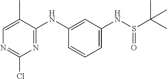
N(C1=CC(NS(C(C)(C)C)=O)=CC=C1)C1=NC(Cl)=NC=C1C
